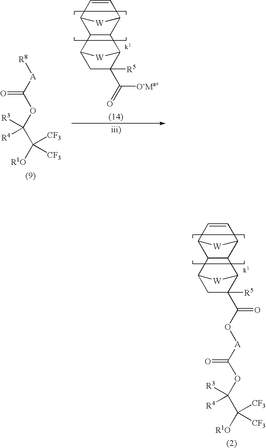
C12C=CC([W]1)C1C2C2C([R5])(C(=O)[O-Ma+])CC1[W]2.O(C(C([R1O])([CF3])[CF3])([R3])[R4])C([A][R8])=O.C12C=CC([W]1)C1C2C2[W]C1CC2([R5])C(O[A]C(OC(C([R1O])([CF3])[CF3])([R3])[R4])=O)=O
